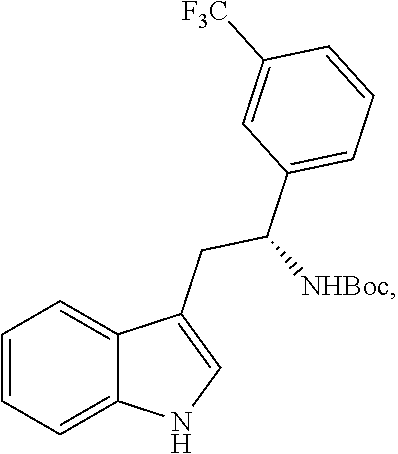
C1=CC=C2C(CC(C3=CC=CC([F3C])=C3)[NHBoc])=CNC2=C1
